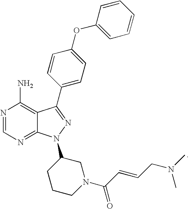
N1=CN=C2C(=C1N)C(C1=CC=C(OC3=CC=CC=C3)C=C1)=NN2C1CCCN(C(C=CCN(C)C)=O)C1
